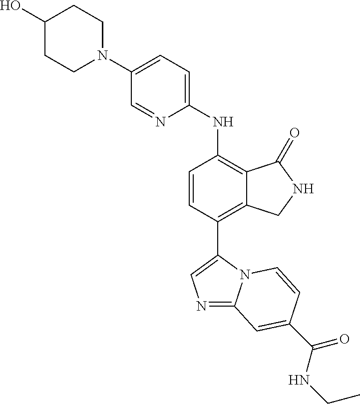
C1(O)CCN(C2=CC=C(NC3=C4C(=C(C5=CN=C6N5C=CC(C(=O)NCC)=C6)C=C3)CNC4=O)N=C2)CC1
